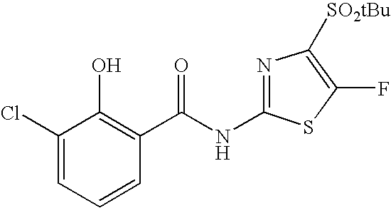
C1(Cl)=CC=CC(C(NC2=NC([SO2tBu])=C(F)S2)=O)=C1O
